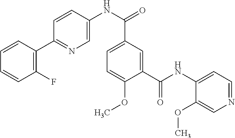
C1=CC(C2=NC=C(NC(=O)C3=CC=C(OC)C(C(NC4=CC=NC=C4OC)=O)=C3)C=C2)=C(F)C=C1
